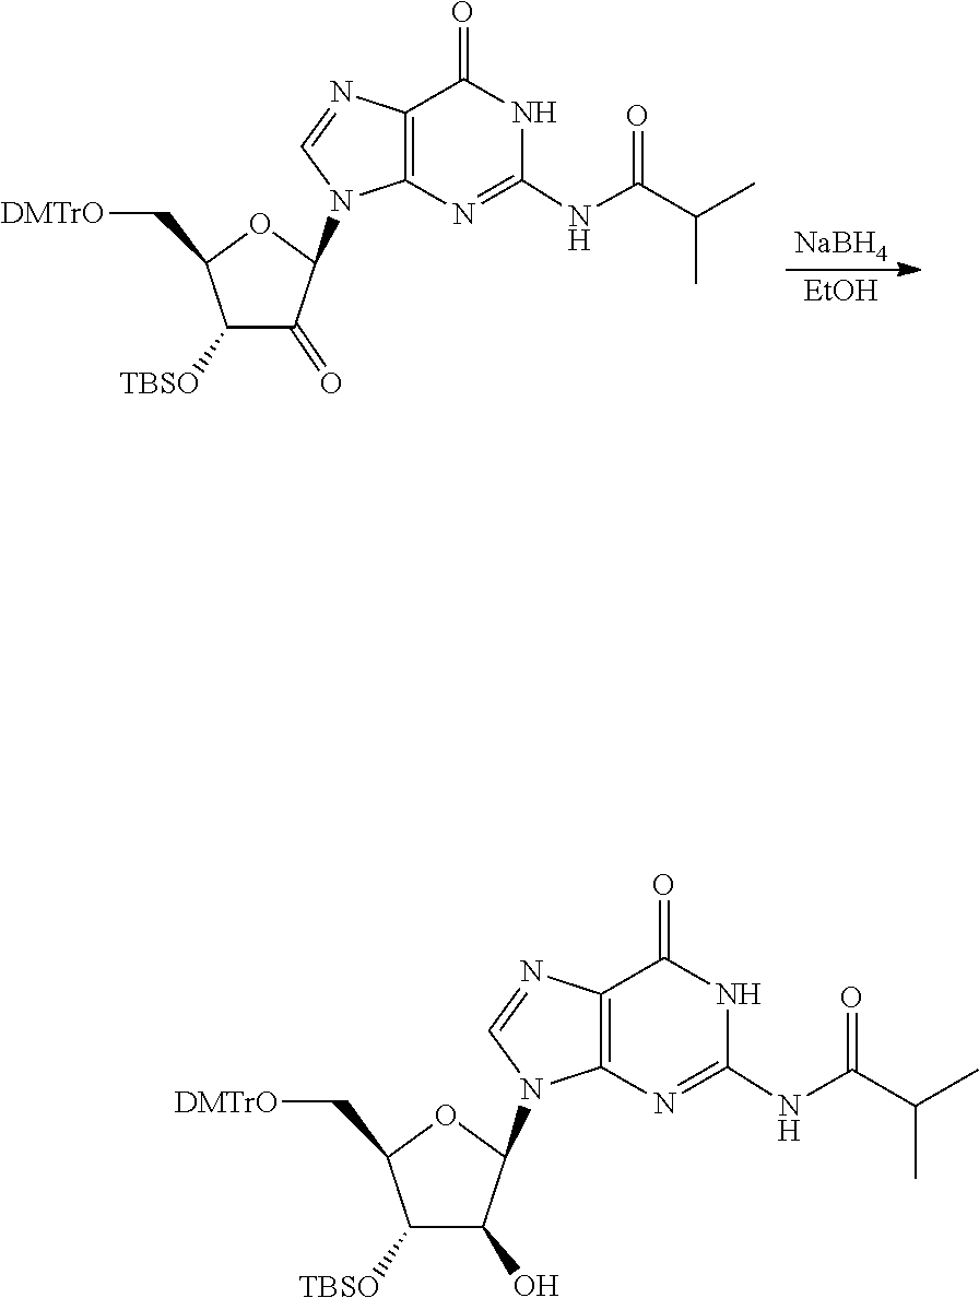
N1(C2OC(C[DMTrO])C([TBSO])C2=O)C=NC2=C1N=C(NC(C(C)C)=O)NC2=O.[NaBH4].[EtOH].C1(NC(C(C)C)=O)=NC2=C(N=CN2C2C(O)C([TBSO])C(C[DMTrO])O2)C(=O)N1
